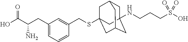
C1C2(NCCCS(O)(=O)=O)CC3CC(SCC4=CC(CC(C(O)=O)N)=CC=C4)(CC1C3)C2
